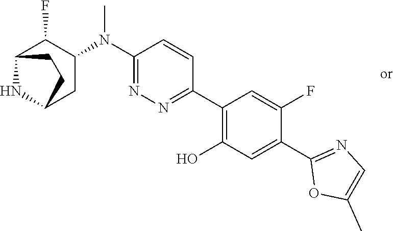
C1(C2=NN=C(N(C3C(F)C4NC(C3)CC4)C)C=C2)=C(O)C=C(C2=NC=C(C)O2)C(F)=C1
